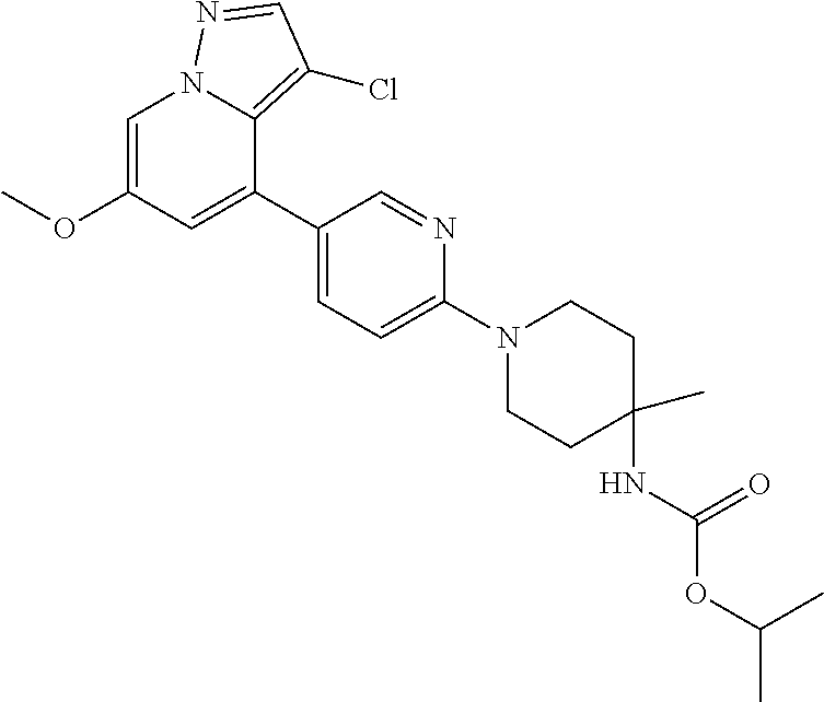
C1=C(OC)C=C(C2=CC=C(N3CCC(NC(=O)OC(C)C)(C)CC3)N=C2)C2=C(Cl)C=NN12
